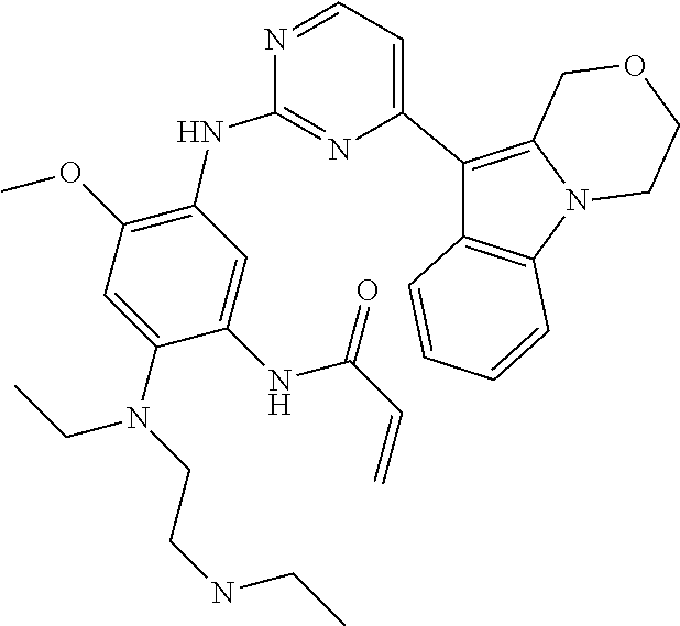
C1(C2=CC=NC(NC3=C(OC)C=C(N(CCNCC)CC)C(NC(C=C)=O)=C3)=N2)=C2N(C3=C1C=CC=C3)CCOC2
